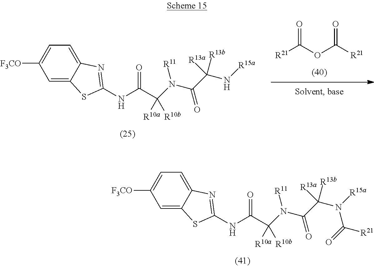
[R21]C(OC([R21])=O)=O.C1=C2C(=CC=C1[F3CO])N=C(NC(C([R10b])([R10a])N(C(C(N[R15a])([R13b])[R13a])=O)[R11])=O)S2.C1=C2C(=CC=C1[F3CO])N=C(NC(C([R10b])([R10a])N(C(C(N([R15a])C(=O)[R21])([R13b])[R13a])=O)[R11])=O)S2
